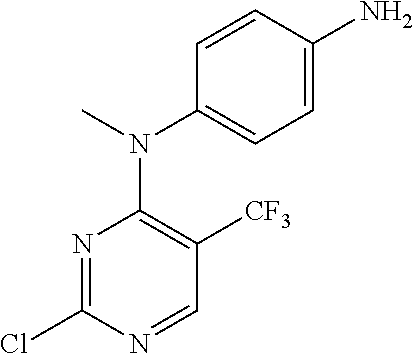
C1=CC(N)=CC=C1N(C)C1=C([CF3])C=NC(Cl)=N1
